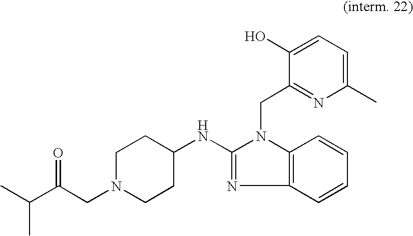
C1N(CC(C(C)C)=O)CCC(NC2=NC3=C(N2CC2=NC(C)=CC=C2O)C=CC=C3)C1
